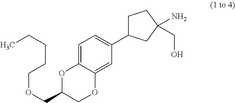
C1=C2C(=CC(C3CCC(CO)(N)C3)=C1)OCC(COCCCCC)O2
